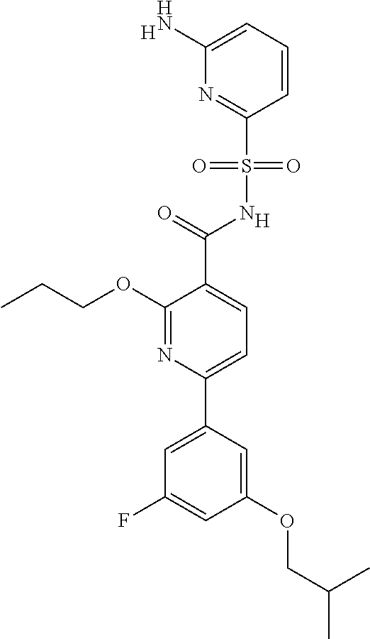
[H].C1(C(=O)NS(C2=NC(N)=CC=C2)(=O)=O)=CC=C(C2=CC(F)=CC(OCC(C)C)=C2)N=C1OCCC.[H]
